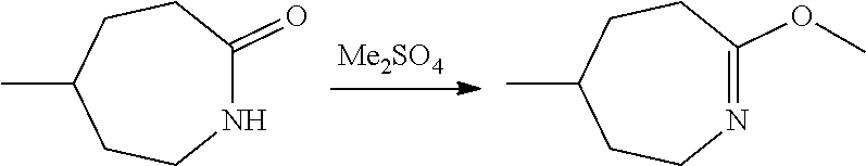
CC1CCNC(=O)CC1.CC1CCN=C(OC)CC1
